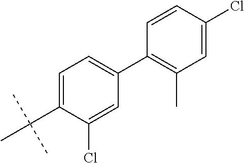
C1(C2=C(C)C=C(Cl)C=C2)=CC=C(C(C)(C)C)C(Cl)=C1
